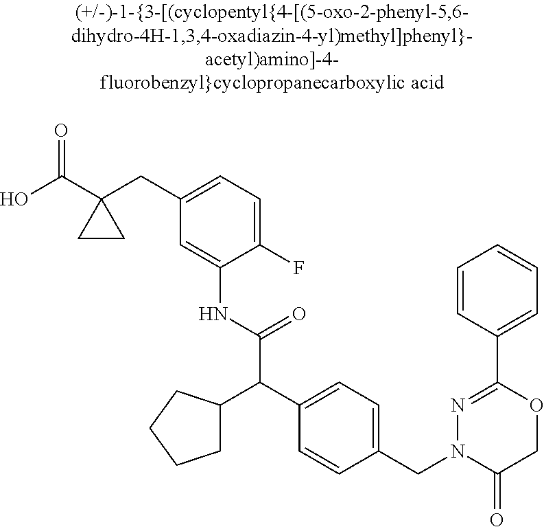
OC(C1(CC2=CC=C(F)C(NC(C(C3=CC=C(CN4C(=O)COC(C5=CC=CC=C5)=N4)C=C3)C3CCCC3)=O)=C2)CC1)=O
